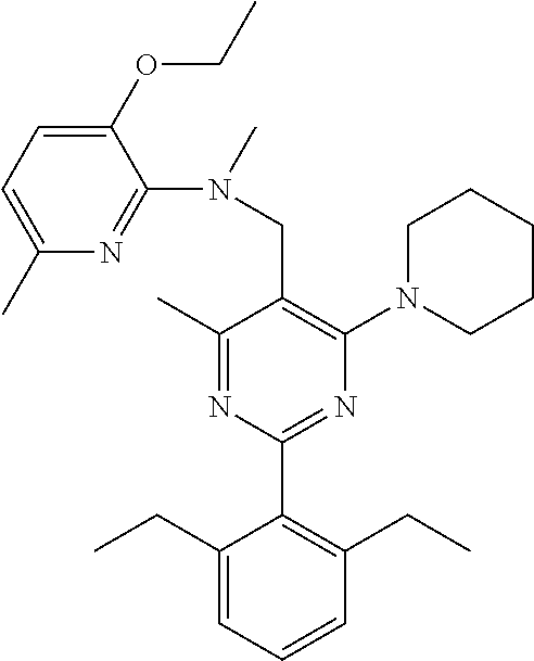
C1(C)=NC(C2=C(CC)C=CC=C2CC)=NC(N2CCCCC2)=C1CN(C1=NC(C)=CC=C1OCC)C
